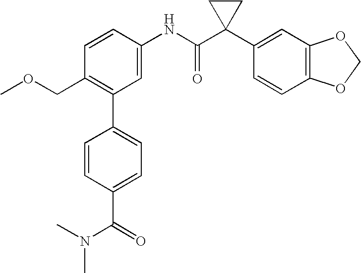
C1=CC(NC(C2(C3=CC4=C(C=C3)OCO4)CC2)=O)=CC(C2=CC=C(C(N(C)C)=O)C=C2)=C1COC
